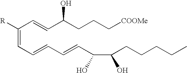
C(=C(C=CC(CCC[COOMe])O)[R])C=CC=CC(C(CCCCC)O)O
